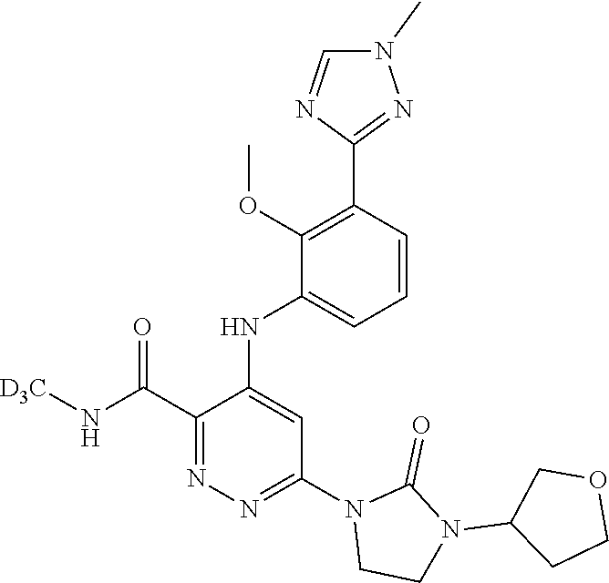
C1=CC(C2=NN(C)C=N2)=C(OC)C(NC2=CC(N3CCN(C4CCOC4)C3=O)=NN=C2C(N[D3C])=O)=C1
